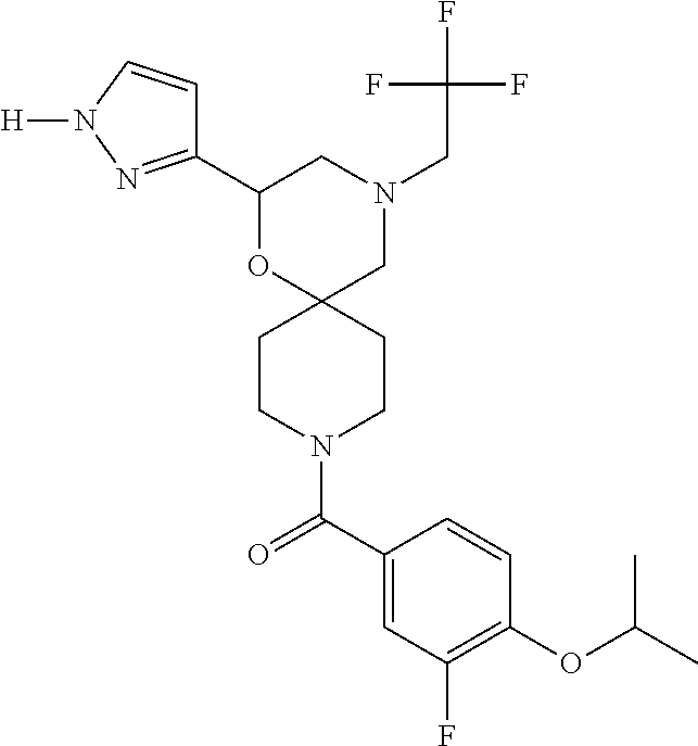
C1(C2=NN([H])C=C2)OC2(CN(CC(F)(F)F)C1)CCN(C(C1=CC(F)=C(OC(C)C)C=C1)=O)CC2
